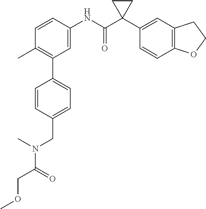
C1=C(NC(C2(C3=CC4=C(C=C3)OCC4)CC2)=O)C=CC(C)=C1C1=CC=C(CN(C(COC)=O)C)C=C1
